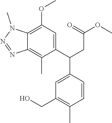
OCC1=C(C)C=CC(C(C2=CC(OC)=C3C(=C2C)N=NN3C)CC(OC)=O)=C1
